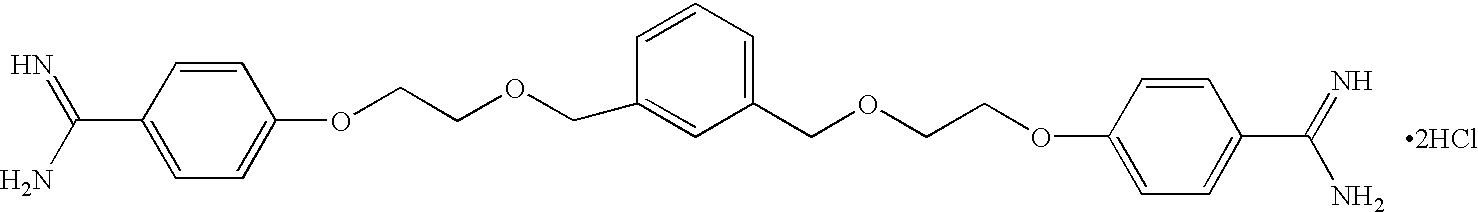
[2HCl].C1=CC(C(N)=N)=CC=C1OCCOCC1=CC(COCCOC2=CC=C(C(=N)N)C=C2)=CC=C1
